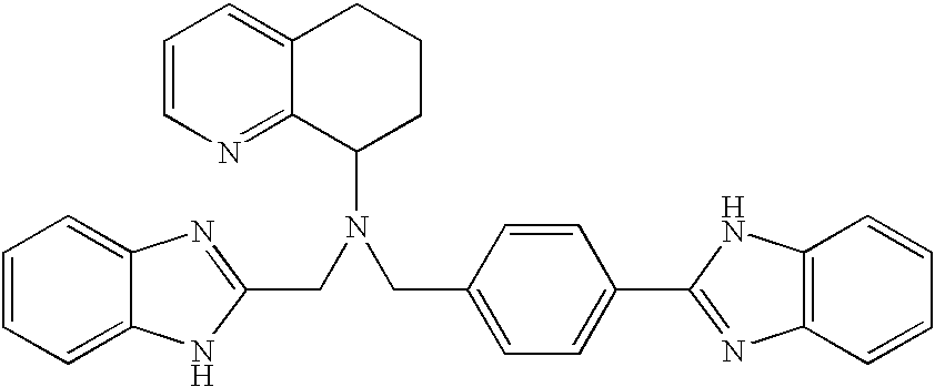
N(C1CCCC2=CC=CN=C12)(CC1=NC2=CC=CC=C2N1)CC1=CC=C(C2=NC3=C(C=CC=C3)N2)C=C1
